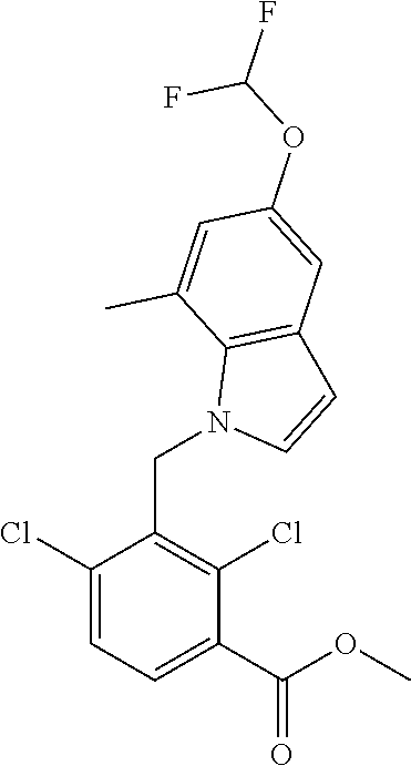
C1(Cl)=CC=C(C(OC)=O)C(Cl)=C1CN1C=CC2=C1C(C)=CC(OC(F)F)=C2
